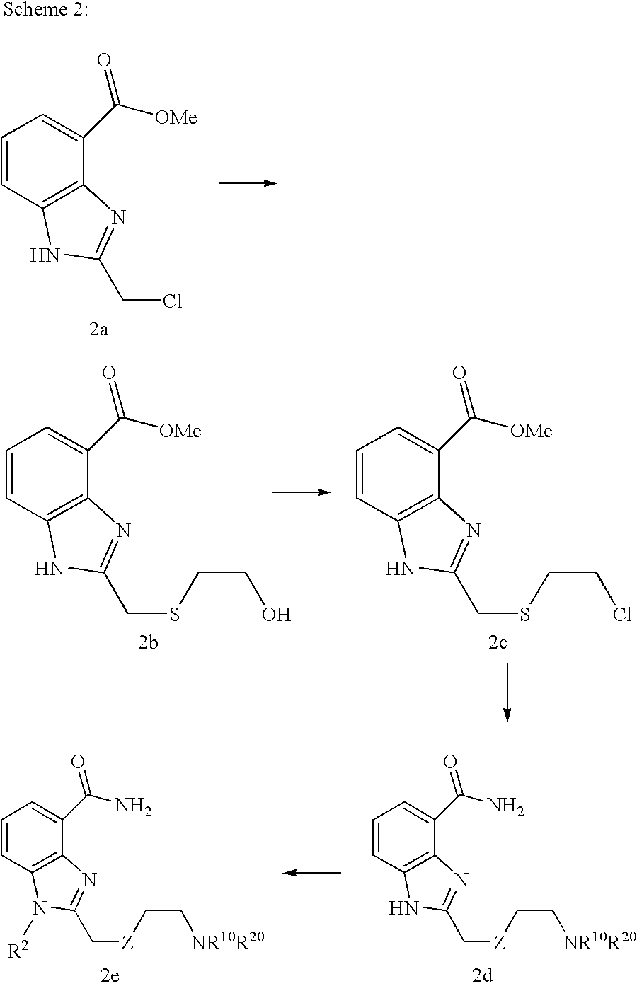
C1=CC2=C(C(C([OMe])=O)=C1)N=C(CCl)N2.C1=CC2=C(C(C([OMe])=O)=C1)N=C(CSCCO)N2.C1=CC2=C(C(C([OMe])=O)=C1)N=C(CSCCCl)N2.C1=CC2=C(C(C(N)=O)=C1)N=C(C[Z]CC[NR10R20])N2.C1=CC2=C(C(C(N)=O)=C1)N=C(C[Z]CC[NR10R20])N2[R2]
